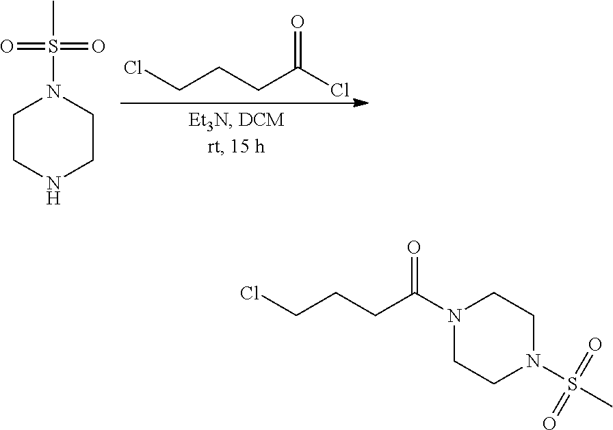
ClCCCC(Cl)=O.C1CNCCN1S(C)(=O)=O.ClCCCC(N1CCN(S(C)(=O)=O)CC1)=O
